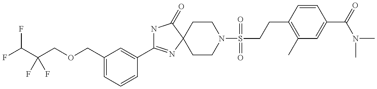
N1C(C2=CC(COCC(C(F)F)(F)F)=CC=C2)=NC2(C1=O)CCN(S(=O)(=O)CCC1=C(C)C=C(C(N(C)C)=O)C=C1)CC2
